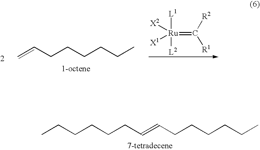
C(CCCCC=CCCCCCC)C.[L1][Ru]([L2])(=C([R2])[R1])([X2])[X1].C=CCCCCCC
